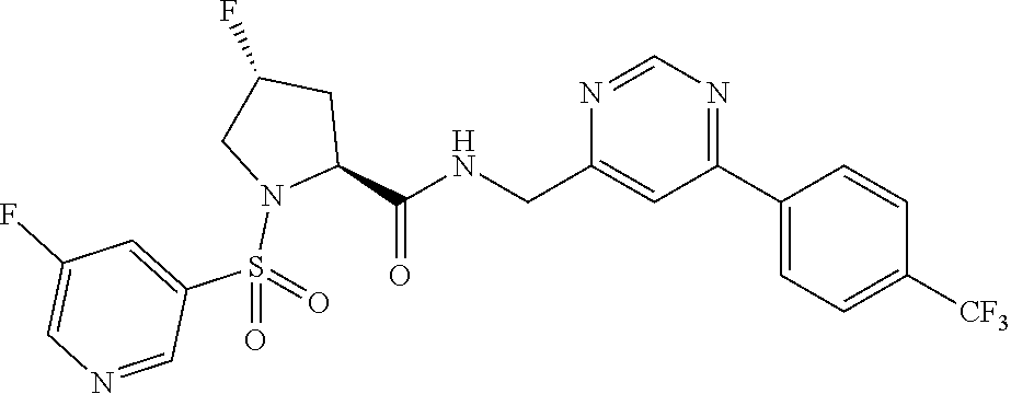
N1=C(C2=CC=C([CF3])C=C2)C=C(CNC(=O)C2N(S(C3=CC(F)=CN=C3)(=O)=O)CC(F)C2)N=C1
